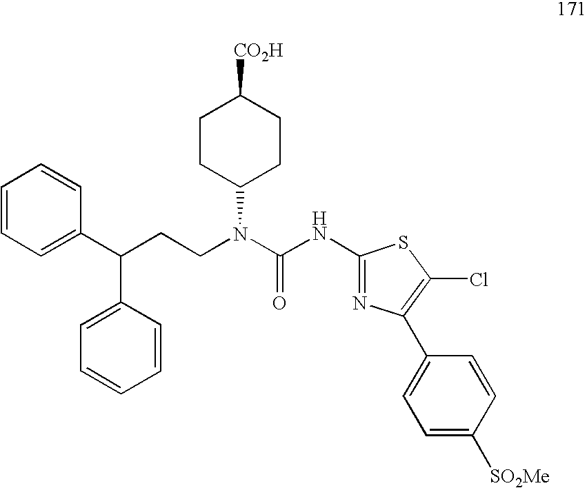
C1=CC=C(C(C2=CC=CC=C2)CCN(C(NC2=NC(C3=CC=C([SO2Me])C=C3)=C(Cl)S2)=O)C2CCC([CO2H])CC2)C=C1
